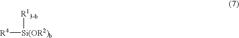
[R4][Si(OR2)b][R13-b]
